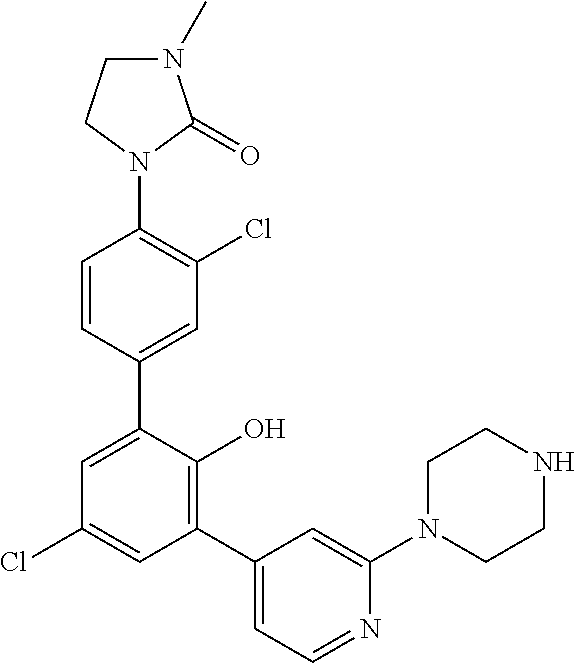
C1=CC(C2=CC(Cl)=CC(C3=CC=NC(N4CCNCC4)=C3)=C2O)=CC(Cl)=C1N1C(=O)N(C)CC1
